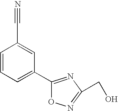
C1=CC=C(C2=NC(CO)=NO2)C=C1C#N
